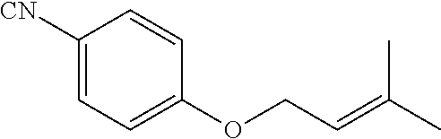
[CN]C1=CC=C(OCC=C(C)C)C=C1
